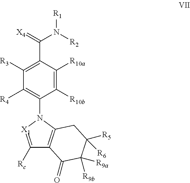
C1([R10b])=C([R10a])C(C(=[X4])N([R2])[R1])=C([R3])C([R4])=C1N1[X1]=C([Rc])C2=C1CC([R5])([R6])C([R9a])([R9b])C2=O
